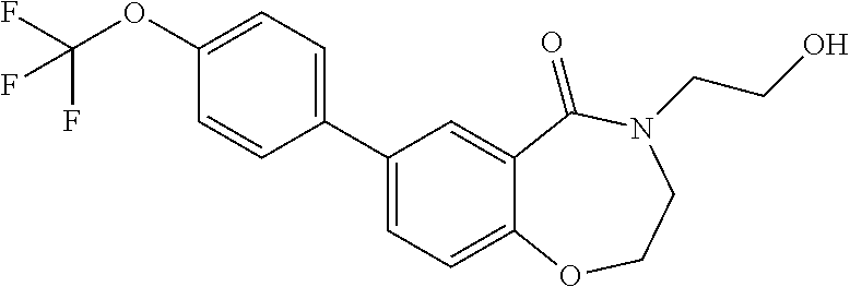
C1(OC(F)(F)F)=CC=C(C2=CC=C3C(=C2)C(=O)N(CCO)CCO3)C=C1
